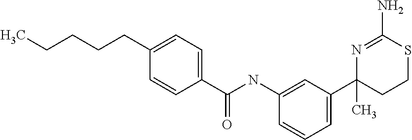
C1=CC(C(NC2=CC(C3(C)CCSC(N)=N3)=CC=C2)=O)=CC=C1CCCCC
